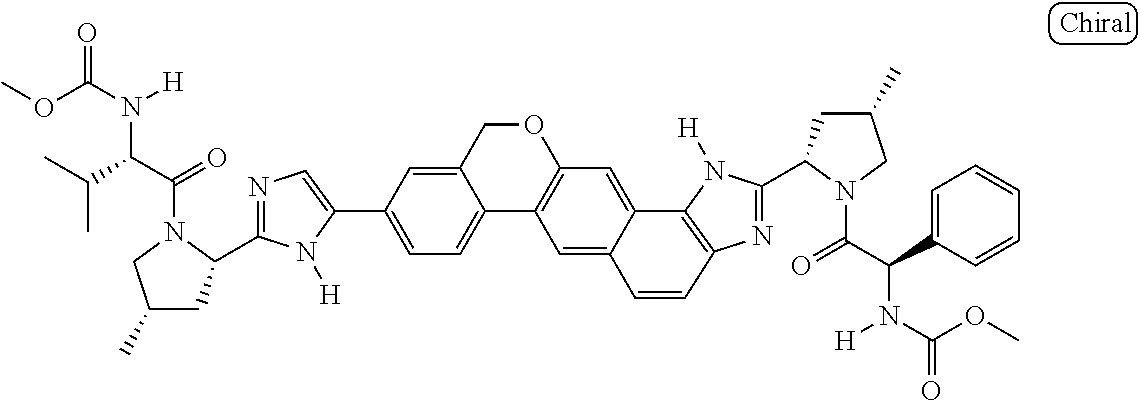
C1=C(C2=CC=C3C(=C2)COC2=C3C=C3C(=C2)C2=C(N=C(C4CC(C)CN4C(=O)C(C4=CC=CC=C4)N([H])C(OC)=O)N2[H])C=C3)N([H])C(C2CC(C)CN2C(=O)C(C(C)C)N([H])C(OC)=O)=N1
